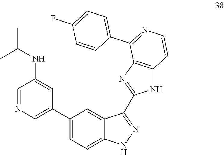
C1=NC=C(C2=CC=C3C(=C2)C(C2=NC4=C(N2)C=CN=C4C2=CC=C(F)C=C2)=NN3)C=C1NC(C)C
